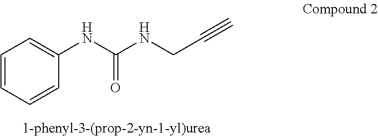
C1=CC=CC(NC(NCC#C)=O)=C1
